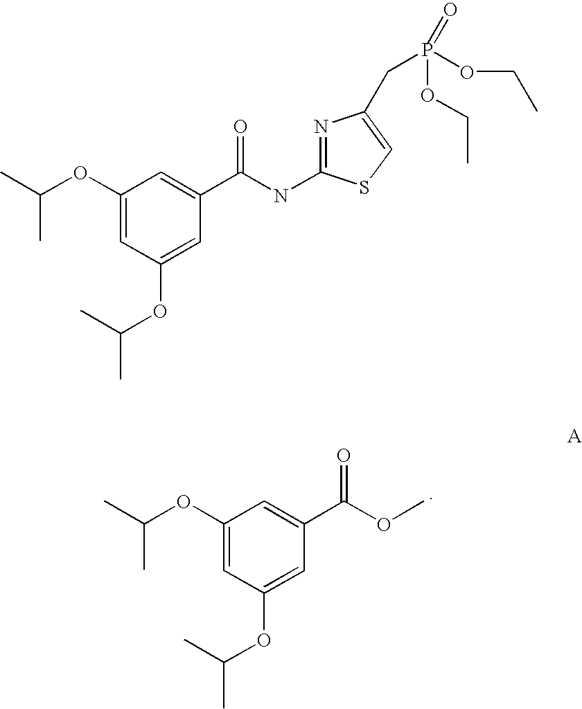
COC(C1=CC(OC(C)C)=CC(OC(C)C)=C1)=O.N1=C(NC(C2=CC(OC(C)C)=CC(OC(C)C)=C2)=O)SC=C1CP(=O)(OCC)OCC
